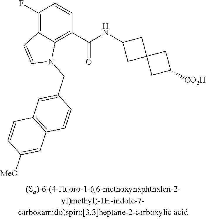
C1(F)=C2C(=C(C(NC3CC4(C3)CC([CO2H])C4)=O)C=C1)N(CC1=CC3=C(C=C1)C=C([MeO])C=C3)C=C2
